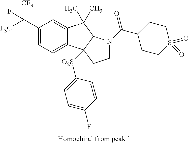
C(C1=CC=C2C(=C1)C(C)(C)C1C2([O2S]C2=CC=C(F)C=C2)CCN1C(C1CCS(=O)(=O)CC1)=O)([F3C])([CF3])F
